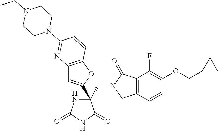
C(C1(C2=CC3=C(O2)C=CC(N2CCN(CC)CC2)=N3)NC(=O)NC1=O)N1CC2=C(C1=O)C(F)=C(OCC1CC1)C=C2
